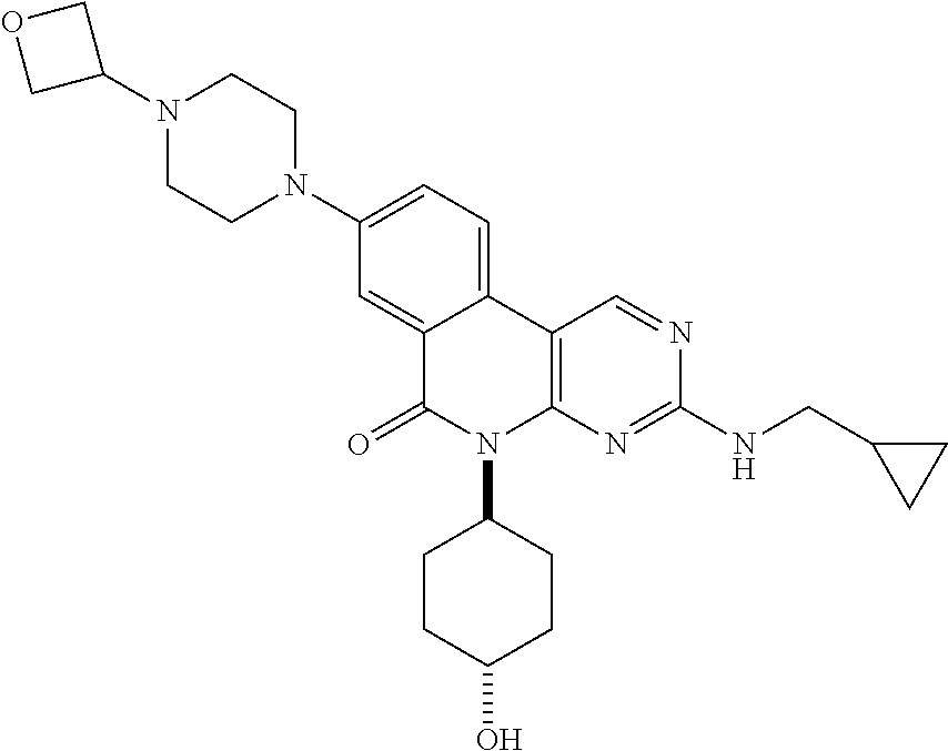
N1(C2COC2)CCN(C2=CC=C3C(=C2)C(=O)N(C2CCC(O)CC2)C2=C3C=NC(NCC3CC3)=N2)CC1
